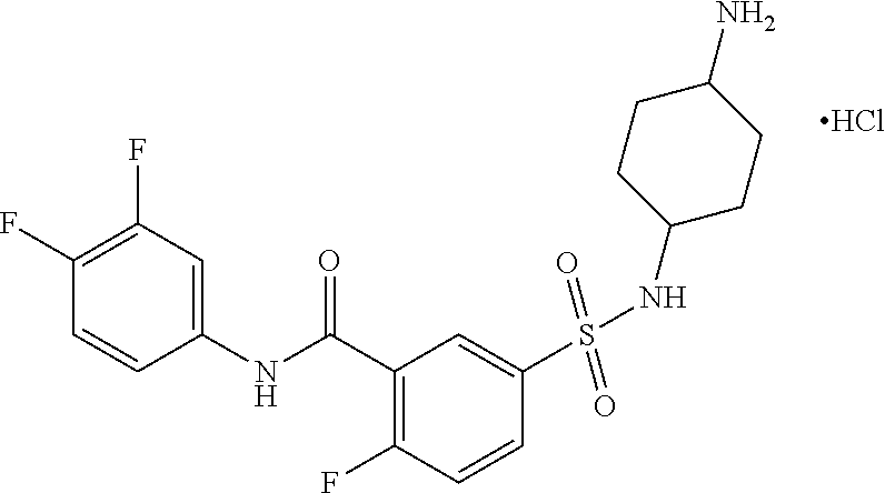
C1(NC(C2=C(F)C=CC(S(NC3CCC(N)CC3)(=O)=O)=C2)=O)=CC(F)=C(F)C=C1.Cl
